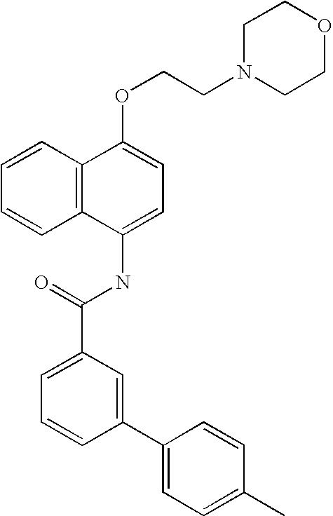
C1=CC2=C(C=C1)C(NC(C1=CC=CC(C3=CC=C(C)C=C3)=C1)=O)=CC=C2OCCN1CCOCC1
